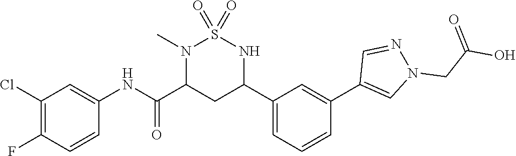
C1(Cl)=C(F)C=CC(NC(C2CC(C3=CC=CC(C4=CN(CC(O)=O)N=C4)=C3)NS(=O)(=O)N2C)=O)=C1
